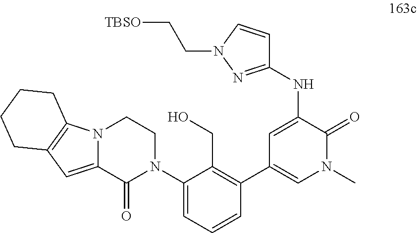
C1(NC2=CC(C3=C(CO)C(N4CCN5C(=CC6=C5CCCC6)C4=O)=CC=C3)=CN(C)C2=O)=NN(CC[TBSO])C=C1
